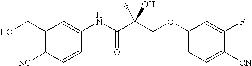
C1(CO)=C([NC])C=CC(NC(C(COC2=CC=C([CN])C(F)=C2)(C)O)=O)=C1
